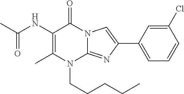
CC1=C(NC(C)=O)C(=O)N2C(=NC(C3=CC=CC(Cl)=C3)=C2)N1CCCCC
